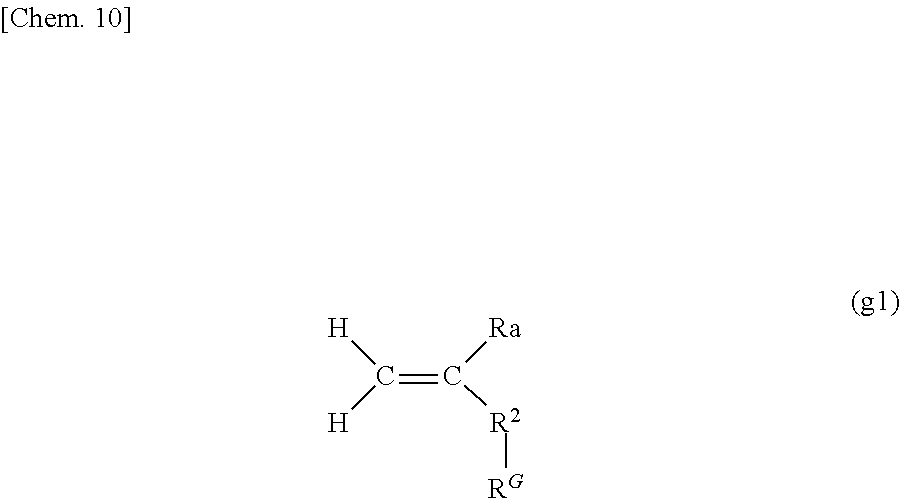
[H]C([H])=C([Ra])[R2][RG]
